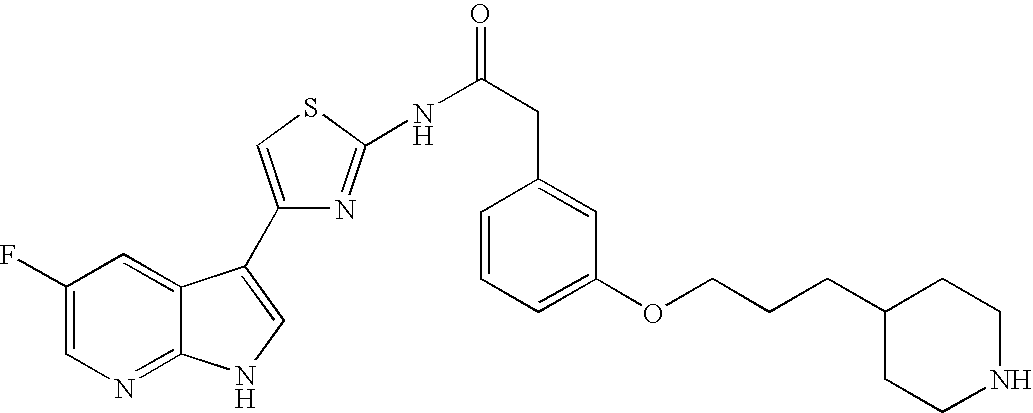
C1(F)=CN=C2C(=C1)C(C1=CSC(NC(CC3=CC(OCCCC4CCNCC4)=CC=C3)=O)=N1)=CN2
